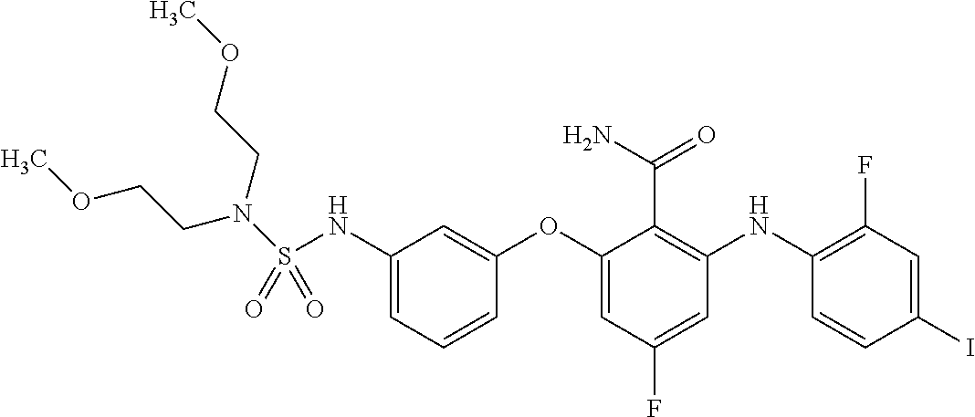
N(S(NC1=CC=CC(OC2=CC(F)=CC(NC3=C(F)C=C(I)C=C3)=C2C(N)=O)=C1)(=O)=O)(CCOC)CCOC
